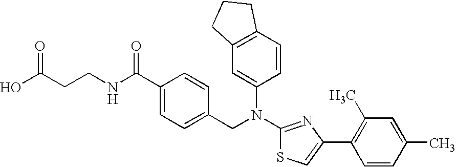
C(CCNC(C1=CC=C(CN(C2=CC3=C(C=C2)CCC3)C2=NC(C3=C(C)C=C(C)C=C3)=CS2)C=C1)=O)(O)=O
